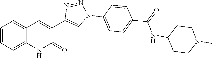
C1=CC=C2C(=C1)NC(=O)C(C1=CN(C3=CC=C(C(NC4CCN(C)CC4)=O)C=C3)N=N1)=C2
